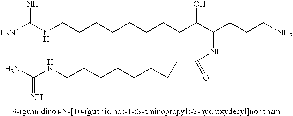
NC(NCCCCCCCCC(C(CCCN)NC(CCCCCCCCNC(N)=N)=O)O)=N
